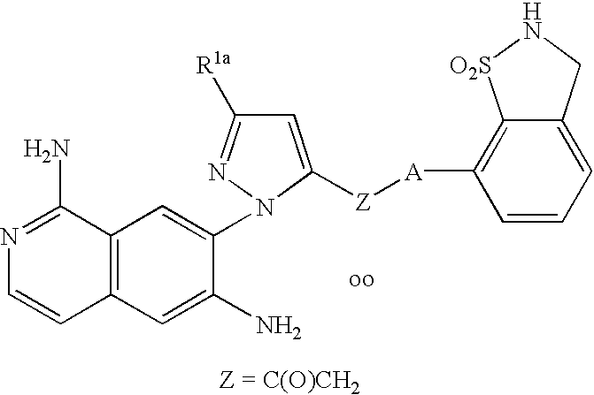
C1=C([Z][A]C2=C3C(=CC=C2)CN[O2S]3)N(C2=CC3=C(C=C2N)C=CN=C3N)N=C1[R1a]
